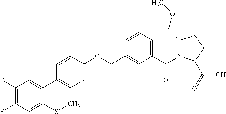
C1(F)=C(F)C=C(SC)C(C2=CC=C(OCC3=CC(C(N4C(COC)CCC4C(=O)O)=O)=CC=C3)C=C2)=C1
